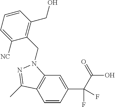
C1=CC(C(F)(C(O)=O)F)=CC2=C1C(C)=NN2CC1=C(CO)C=CC=C1[NC]
